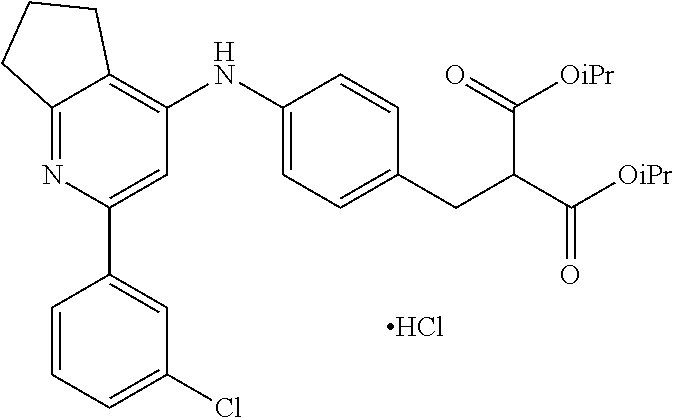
C1=C(C2=CC(NC3=CC=C(CC(C([OiPr])=O)C([OiPr])=O)C=C3)=C3C(=N2)CCC3)C=CC=C1Cl.Cl
